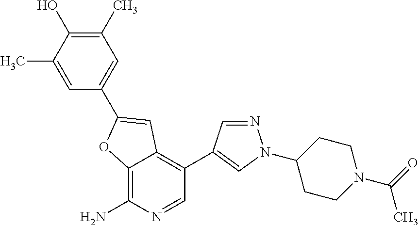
C12=C(N)N=CC(C3=CN(C4CCN(C(=O)C)CC4)N=C3)=C1C=C(C1=CC(C)=C(O)C(C)=C1)O2
